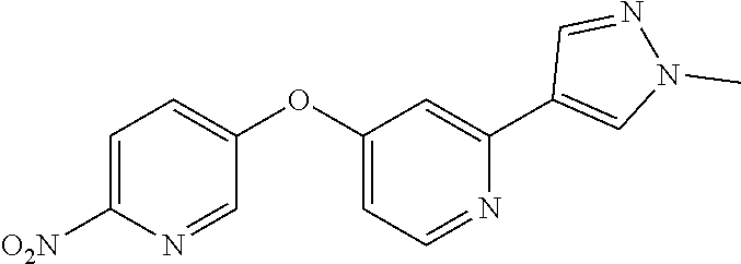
C1=C([O2N])N=CC(OC2=CC=NC(C3=CN(C)N=C3)=C2)=C1
